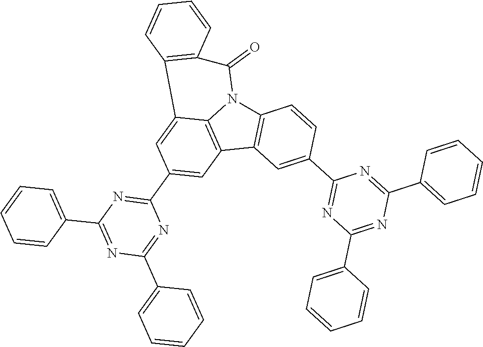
C12=C(C3=C4N1C(=O)C1=C(C4=CC(C4=NC(C5=CC=CC=C5)=NC(C5=CC=CC=C5)=N4)=C3)C=CC=C1)C=C(C1=NC(C3=CC=CC=C3)=NC(C3=CC=CC=C3)=N1)C=C2
